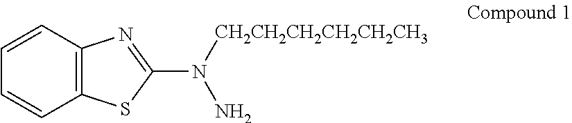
C12=C(C=CC=C1)N=C(N([CH2CH2CH2CH2CH2CH3])N)S2
